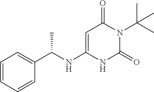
C1=CC=CC(C(NC2=CC(=O)N(C(C)(C)C)C(=O)N2)C)=C1
